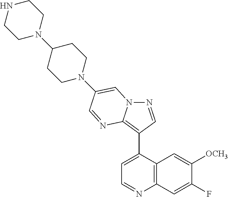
N1=CC(C2=CC=NC3=C2C=C([OCH3])C(F)=C3)=C2N1C=C(N1CCC(N3CCNCC3)CC1)C=N2
